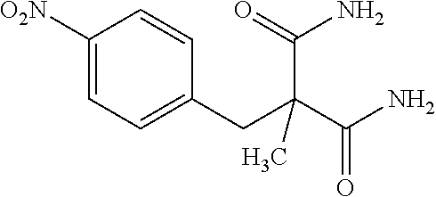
C1([O2N])=CC=C(CC(C(N)=O)(C(N)=O)C)C=C1
